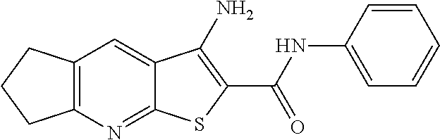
C12=C(N=C3C(=C1)C(N)=C(C(NC1=CC=CC=C1)=O)S3)CCC2
